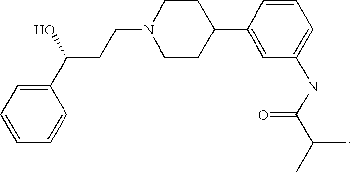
C1=CC=CC(C(CCN2CCC(C3=CC(NC(C(C)C)=O)=CC=C3)CC2)O)=C1
